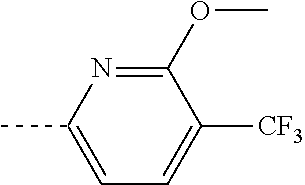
CC1=CC=C([CF3])C(OC)=N1
